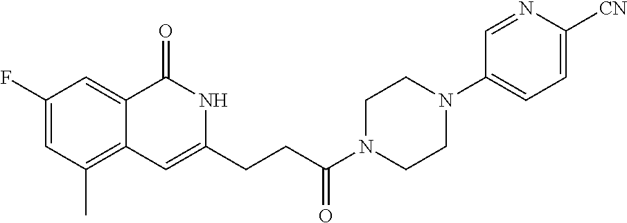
C1(F)=CC(C)=C2C(=C1)C(=O)NC(CCC(N1CCN(C3=CC=C([CN])N=C3)CC1)=O)=C2
